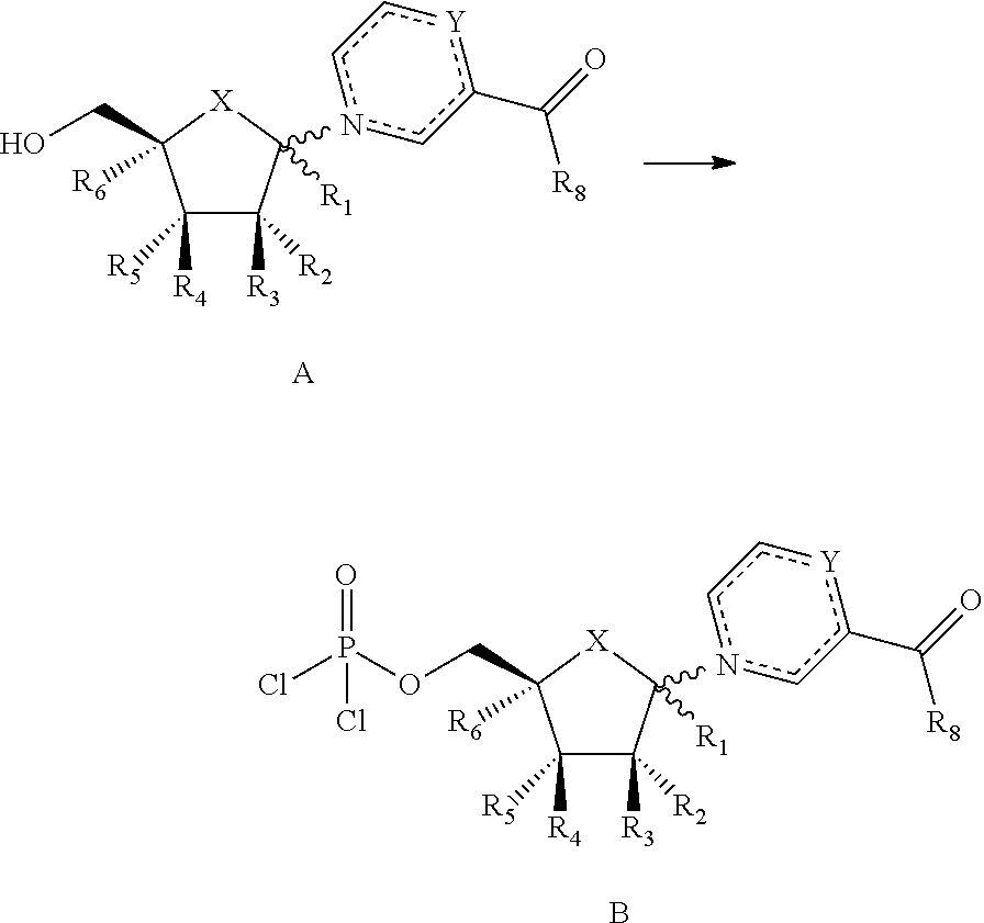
C1([R4])([R5])C([R3])([R2])C(n2cc(C([R8])=O)[Y]cc2)([R1])[X]C1([R6])CO.[A].C1([R4])([R5])C([R3])([R2])C(n2cc(C([R8])=O)[Y]cc2)([R1])[X]C1([R6])COP(=O)(Cl)Cl.B
